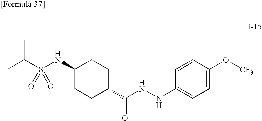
C1(NS(C(C)C)(=O)=O)CCC(C(NNC2=CC=C(O[CF3])C=C2)=O)CC1
